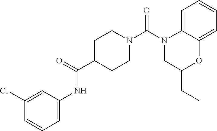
N1(C(N2CCC(C(=O)NC3=CC=CC(Cl)=C3)CC2)=O)CC(CC)OC2=CC=CC=C12
